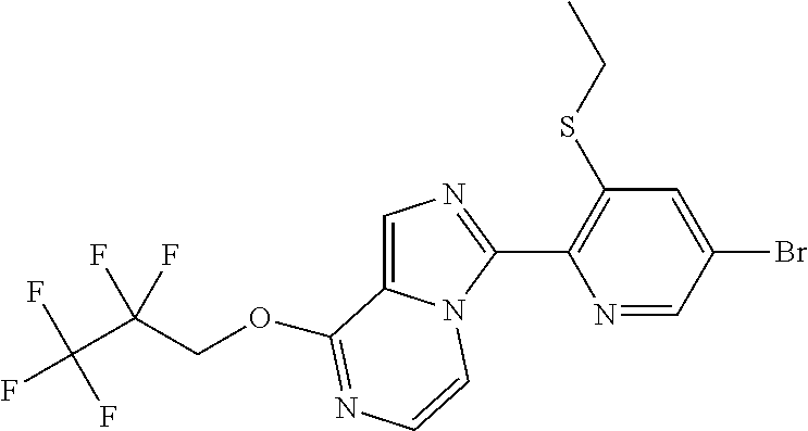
O(C1=NC=CN2C1=CN=C2C1=C(SCC)C=C(Br)C=N1)CC(F)(C(F)(F)F)F
